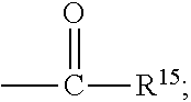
CC(=O)[R15]
